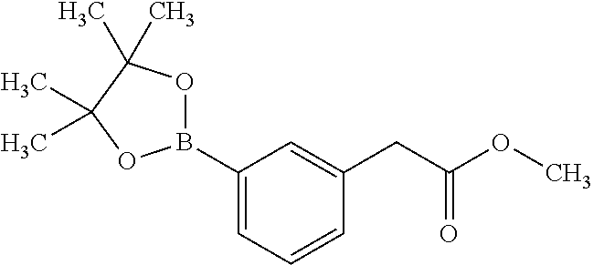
C1(B2OC(C)(C)C(C)(C)O2)=CC=CC(CC(OC)=O)=C1
